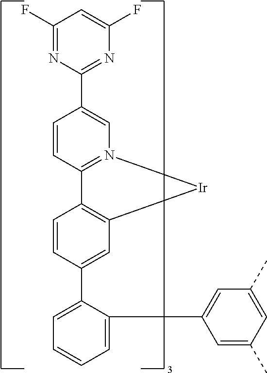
C1=C(C2=CC3=C(C=C2)C2=N(C=C(C4=NC(F)=CC(F)=N4)C=C2)[Ir]3)C(C2=CC(C)=CC(C)=C2)=CC=C1
